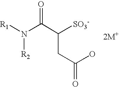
[R1]N(C(C([SO3-])CC(=O)O)=O)[R2]
